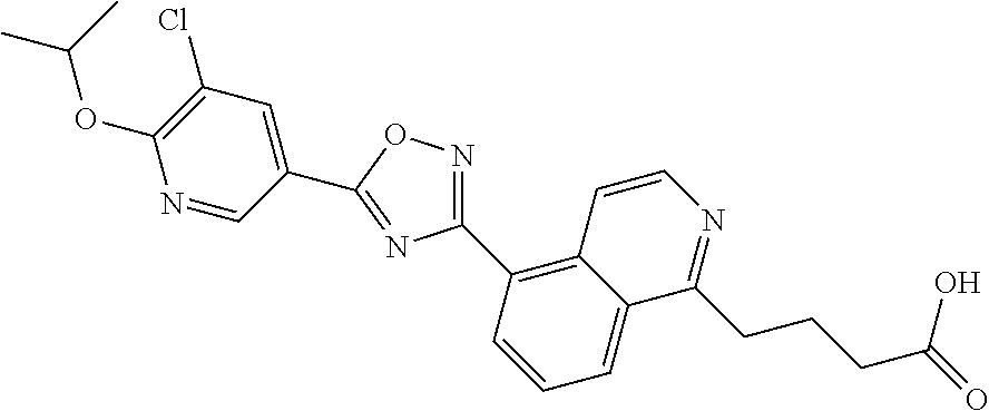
C1(C2=C3C(=CC=C2)C(CCCC(O)=O)=NC=C3)=NOC(C2=CC(Cl)=C(OC(C)C)N=C2)=N1
